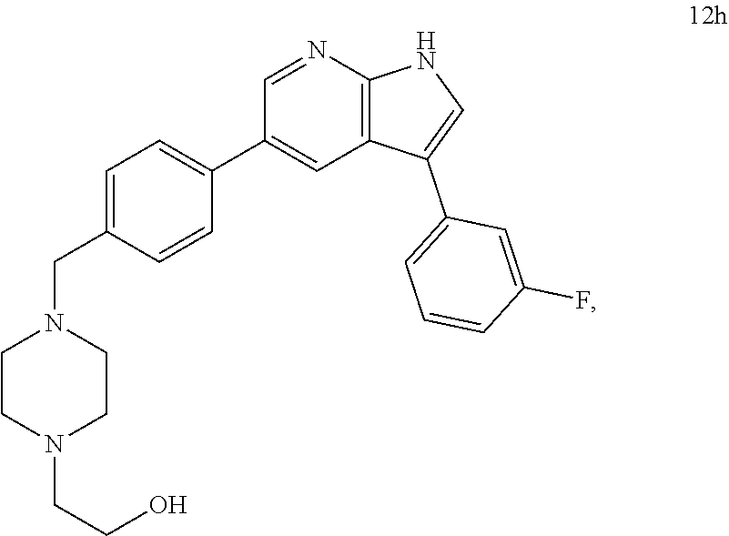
C1=C(CN2CCN(CCO)CC2)C=CC(C2=CC3=C(N=C2)NC=C3C2=CC=CC(F)=C2)=C1
